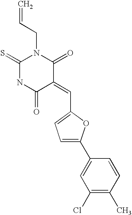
C=CCN1C(=S)NC(=O)C(=CC2=CC=C(C3=CC(Cl)=C(C)C=C3)O2)C1=O
